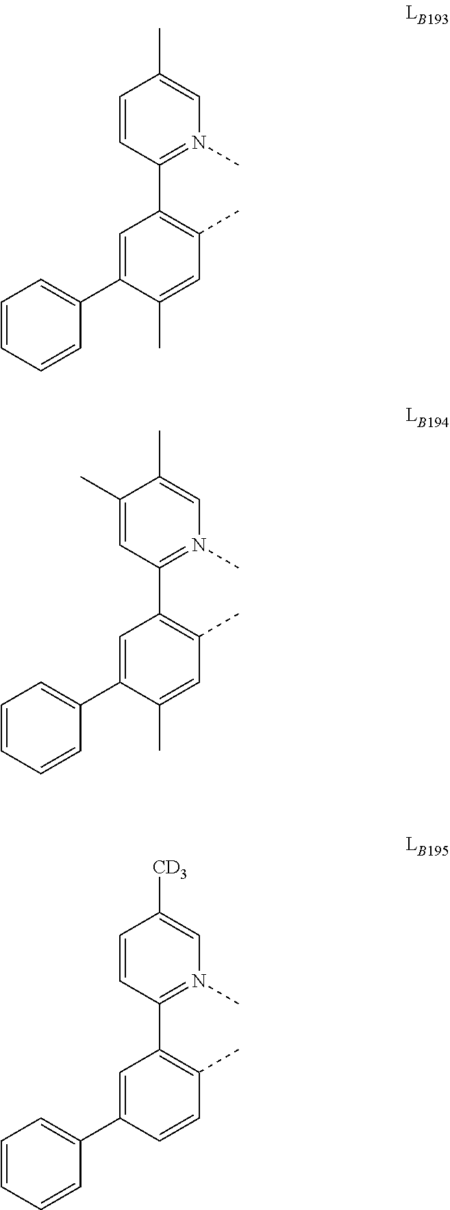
C1=CC(C)=CN(C)=C1C1=C(C)C=C(C)C(C2=CC=CC=C2)=C1.C1=C(C)C(C)=CN(C)=C1C1=C(C)C=C(C)C(C2=CC=CC=C2)=C1.C1([CD3])=CN(C)=C(C2=C(C)C=CC(C3=CC=CC=C3)=C2)C=C1
